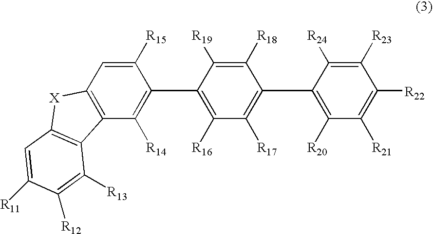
C1([R18])=C([R19])C(C2=C([R14])C3=C(C=C2[R15])[X]C2=C3C([R13])=C([R12])C([R11])=C2)=C([R16])C([R17])=C1C1=C([R20])C([R21])=C([R22])C([R23])=C1[R24]
